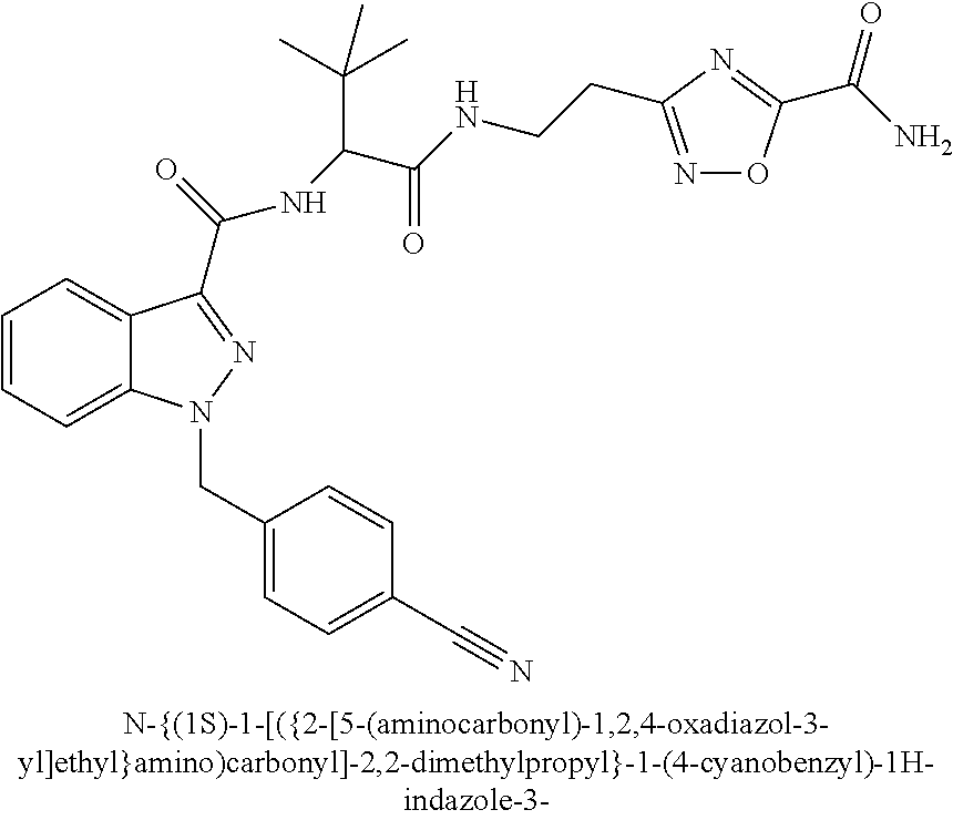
C1=CC=C2C(=C1)C(C(NC(C(C)(C)C)C(NCCC1=NOC(C(N)=O)=N1)=O)=O)=NN2CC1=CC=C(C#N)C=C1
